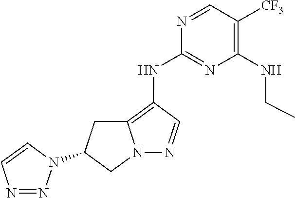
N1=NN(C2CC3=C(NC4=NC(NCC)=C([CF3])C=N4)C=NN3C2)C=C1
